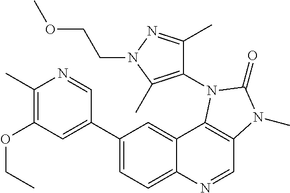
C1(C)=C(OCC)C=C(C2=CC=C3C(=C2)C2=C(C=N3)N(C)C(=O)N2C2=C(C)N(CCOC)N=C2C)C=N1
